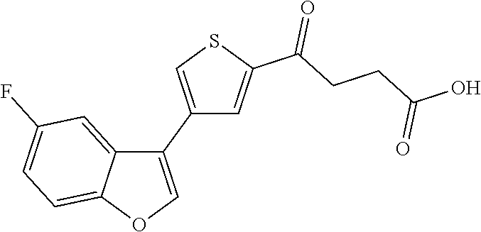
C1(C2=CSC(C(CCC(O)=O)=O)=C2)=COC2=CC=C(F)C=C12
